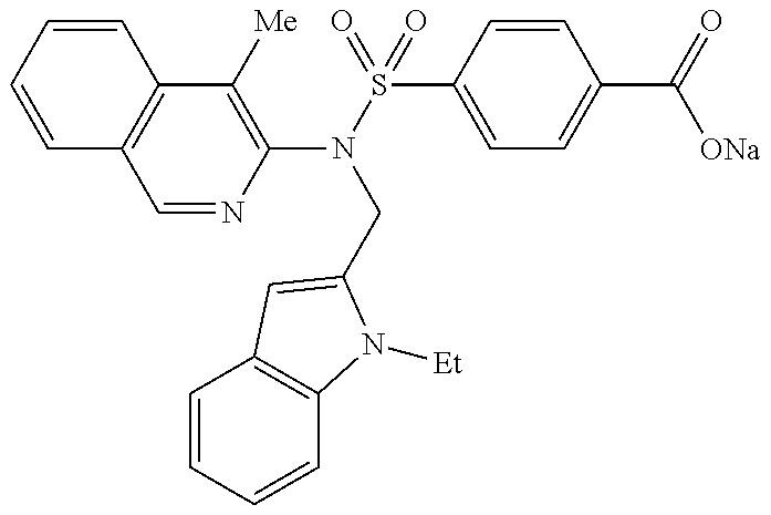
C1(N(S(=O)(C2=CC=C(C(=O)[ONa])C=C2)=O)CC2=CC3=C(C=CC=C3)N2[Et])=C([Me])C2=C(C=N1)C=CC=C2
